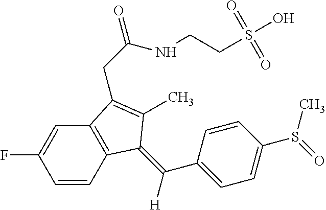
C1=CC2=C(C=C1F)C(CC(=O)NCCS(O)(=O)=O)=C(C)C2=C(C1=CC=C(S(=O)C)C=C1)[H]
